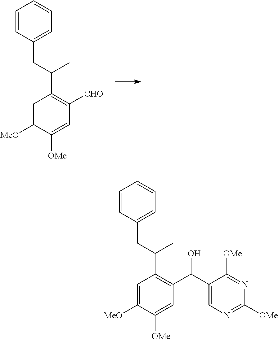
C1=C([MeO])C([OMe])=CC([CHO])=C1C(CC1=CC=CC=C1)C.C1=C([MeO])C([OMe])=CC(C(O)C2=CN=C([OMe])N=C2[OMe])=C1C(CC1=CC=CC=C1)C
